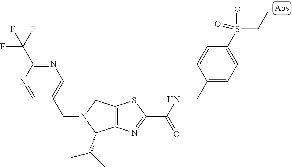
C12=C(N=C(C(NCC3=CC=C(S(CC)(=O)=O)C=C3)=O)S1)C(C(C)C)N(CC1=CN=C(C(F)(F)F)N=C1)C2
